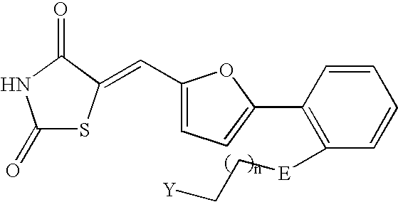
C1(=O)SC(=CC2=CC=C(C3=C([E]CC[Y])C=CC=C3)O2)C(=O)N1
